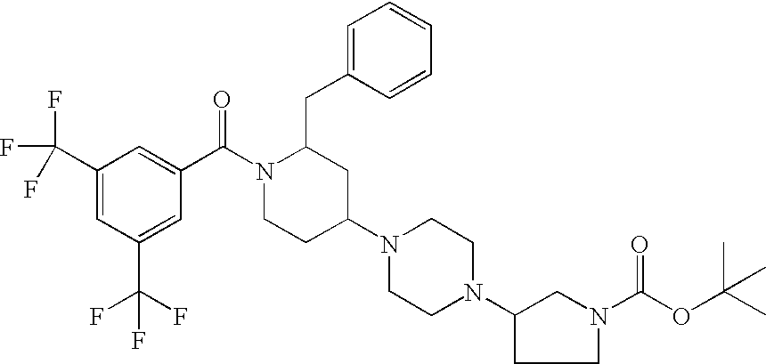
C1(C(F)(F)F)=CC(C(F)(F)F)=CC(C(N2CCC(N3CCN(C4CCN(C(OC(C)(C)C)=O)C4)CC3)CC2CC2=CC=CC=C2)=O)=C1
